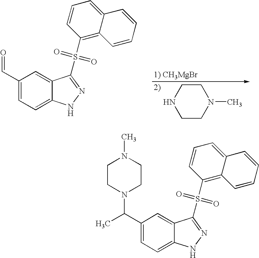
C1(S(=O)(=O)C2=NNC3=CC=C(C(N4CCN(C)CC4)C)C=C32)=C2C(=CC=C1)C=CC=C2.C1(S(=O)(=O)C2=NNC3=CC=C(C=O)C=C32)=C2C(=CC=C1)C=CC=C2.C1CN(C)CCN1
